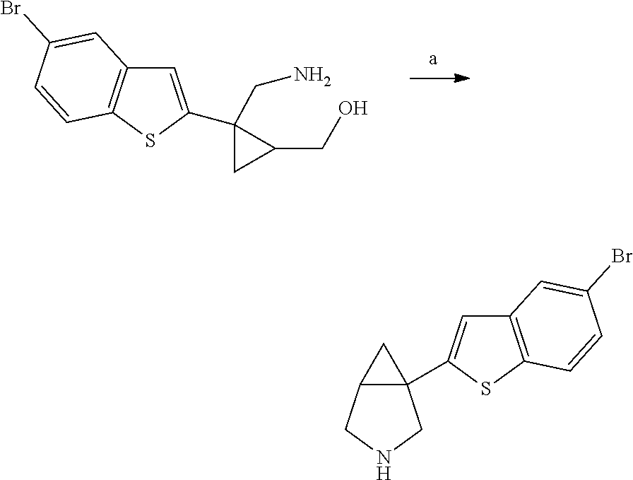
C1=C(C2(CN)CC2CO)SC2=C1C=C(Br)C=C2.C12=C(SC(C34C(CNC3)C4)=C1)C=CC(Br)=C2
